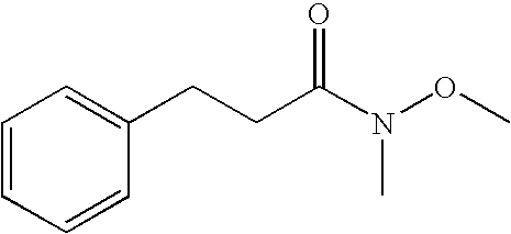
C1=CC=CC(CCC(N(OC)C)=O)=C1
